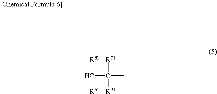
C(C([R71])([R91])C)([R81])[R61]
